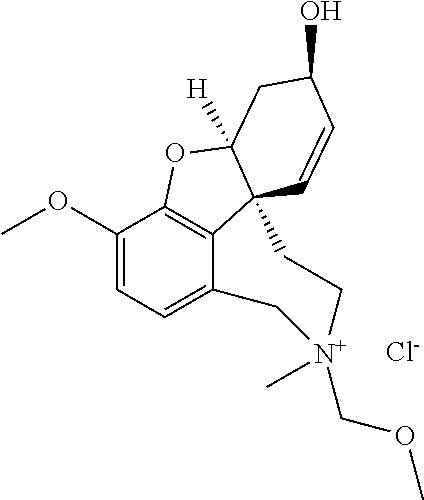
C1(OC)=CC=C2C3=C1OC1([H])C3(C=CC(O)C1)CC[N+](COC)(C)C2.[Cl-]
